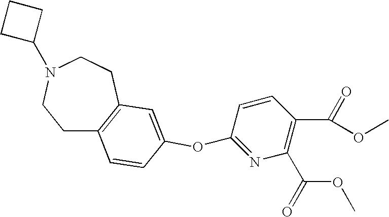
C(C1=C(C(OC)=O)N=C(OC2=CC3=C(CCN(C4CCC4)CC3)C=C2)C=C1)(=O)OC
